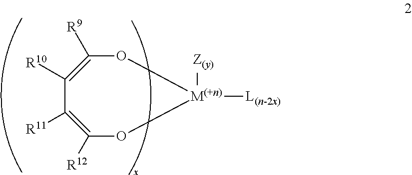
C1([R12])=C([R11])C([R10])=C([R9])O[M(+n)]([Z(y)])([L(n-2x)])O1
